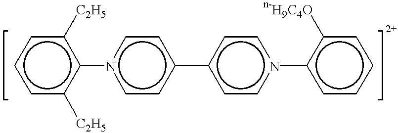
c1cc([C2H5])c(-n2ccc(-c3ccn(-c4ccccc4[n-H9C4O])cc3)cc2)c([C2H5])c1
